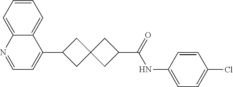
C1=C2C(=CC=C1)C(C1CC3(C1)CC(C(=O)NC1=CC=C(Cl)C=C1)C3)=CC=N2
